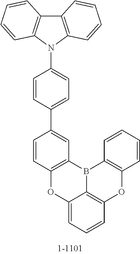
C1=CC2=C(C=C1C1=CC=C(N3C4=C(C5=C3C=CC=C5)C=CC=C4)C=C1)B1C3=C(C=CC=C3)OC3=C1C(=CC=C3)O2
